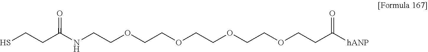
N(CCOCCOCCOCCOCCC([hANP])=O)C(CCS)=O
